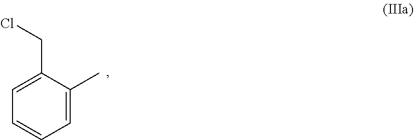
C1=C(C)C(CCl)=CC=C1
